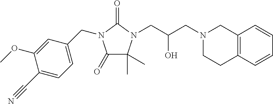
C1(=O)C(C)(C)N(CC(CN2CCC3=C(C2)C=CC=C3)O)C(=O)N1CC1=CC=C(C#N)C(OC)=C1
